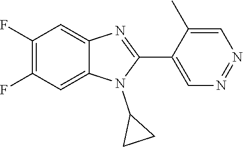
C1(F)=C(F)C=C2C(=C1)N=C(C1=CN=NC=C1C)N2C1CC1
